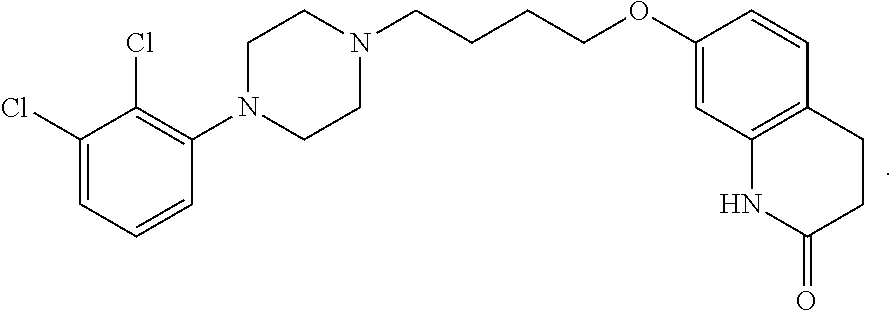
C1(Cl)=CC=CC(N2CCN(CCCCOC3=CC4=C(C=C3)CCC(=O)N4)CC2)=C1Cl
